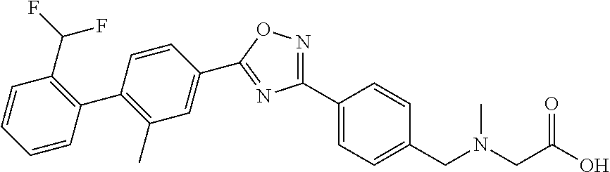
C1(C(F)F)=C(C2=C(C)C=C(C3=NC(C4=CC=C(CN(CC(O)=O)C)C=C4)=NO3)C=C2)C=CC=C1
